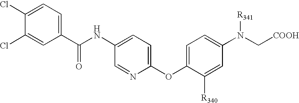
C1(NC(C2=CC=C(Cl)C(Cl)=C2)=O)=CC=C(OC2=CC=C(N(C[COOH])[R341])C=C2[R340])N=C1
